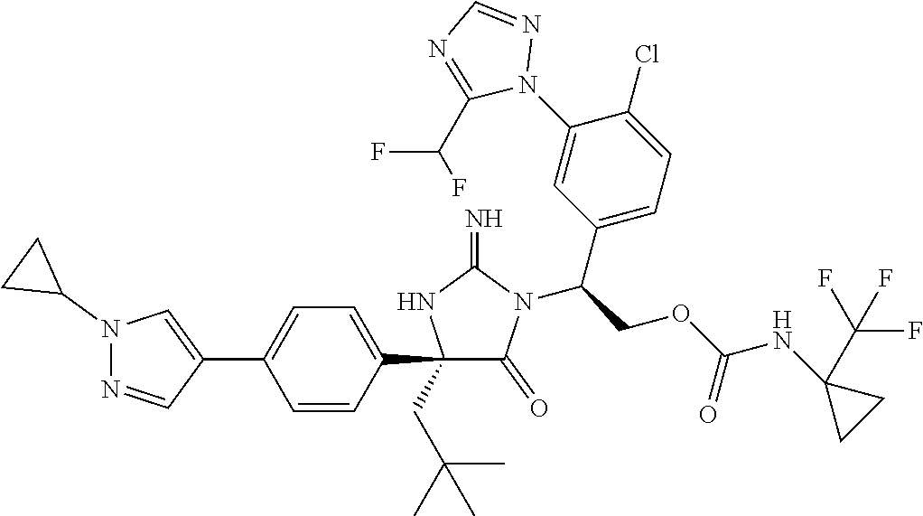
C1(C2=CC=C(C3=CN(C4CC4)N=C3)C=C2)(CC(C)(C)C)C(=O)N(C(COC(NC2(C(F)(F)F)CC2)=O)C2=CC=C(Cl)C(N3N=CN=C3C(F)F)=C2)C(=N)N1
